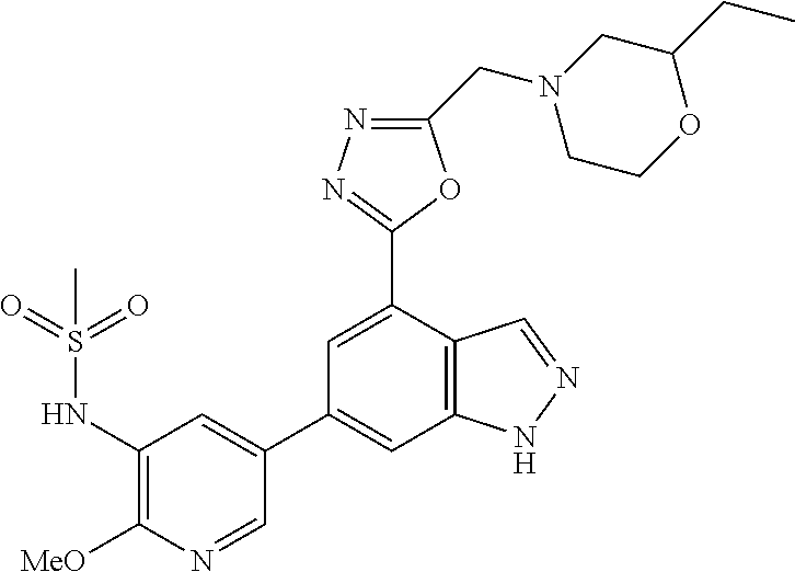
C1(NS(=O)(=O)C)=C([MeO])N=CC(C2=CC3=C(C(C4=NN=C(CN5CCOC(CC)C5)O4)=C2)C=NN3)=C1
